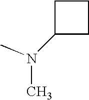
C1C(N(C)C)CC1
